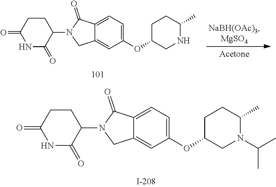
C1(N2CC3=CC(OC4CN(C(C)C)C(C)CC4)=CC=C3C2=O)CCC(=O)NC1=O.C1(N2CC3=CC(OC4CNC(C)CC4)=CC=C3C2=O)CCC(=O)NC1=O
